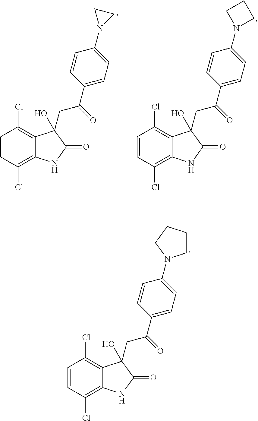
C1=CC(Cl)=C2C(=C1Cl)C(O)(CC(=O)C1=CC=C(N3CC3)C=C1)C(=O)N2.C1=CC(Cl)=C2C(=C1Cl)C(O)(CC(=O)C1=CC=C(N3CCC3)C=C1)C(=O)N2.C1=CC(Cl)=C2C(=C1Cl)C(O)(CC(=O)C1=CC=C(N3CCCC3)C=C1)C(=O)N2
